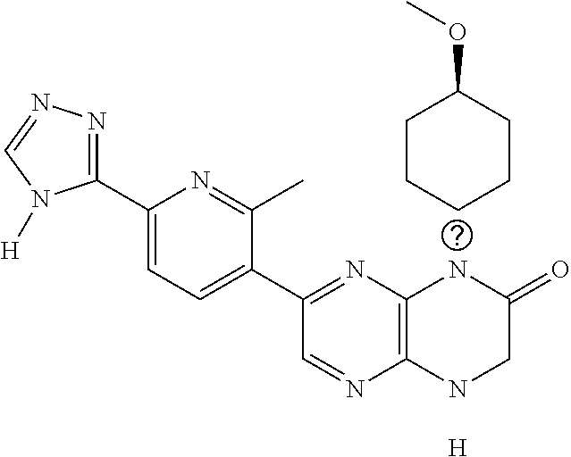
[H].C12=C(NCC(=O)N1)N=CC(C1=CC=C(C3=NN=CN3[H])N=C1C)=N2.C1CCC(OC)CC1
